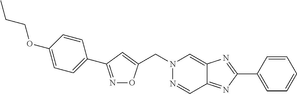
C(N1N=CC2=NC(C3=CC=CC=C3)=NC2=C1)C1=CC(C2=CC=C(OCCC)C=C2)=NO1
